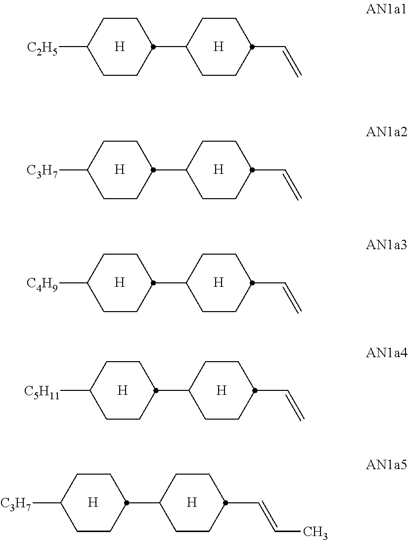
[H].C1C([C2H5])CCC(C2CCC(C=C)CC2)C1.[H].[H].C1C([C3H7])CCC(C2CCC(C=C)CC2)C1.[H].[H].C1C([C4H9])CCC(C2CCC(C=C)CC2)C1.[H].[H].C1C([C5H11])CCC(C2CCC(C=C)CC2)C1.[H].[H].C1C([C3H7])CCC(C2CCC(C=CC)CC2)C1.[H]
